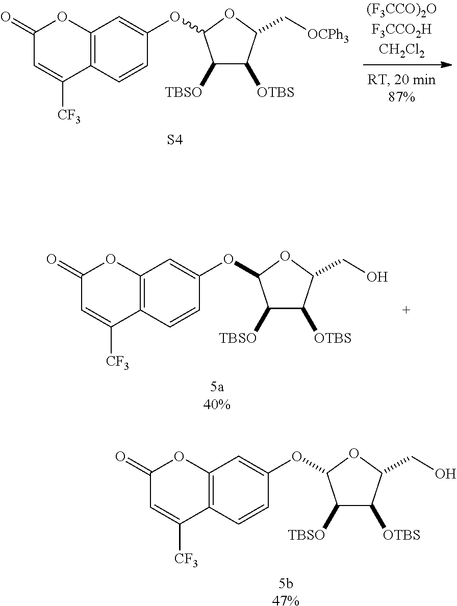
[5a40%].C1([CF3])=CC(=O)OC2=C1C=CC(OC1C([TBSO])C([OTBS])C(CO)O1)=C2.[5b47%].C1([CF3])=CC(=O)OC2=C1C=CC(OC1C([TBSO])C([OTBS])C(CO)O1)=C2.[S4].C1([CF3])=CC(=O)OC2=C1C=CC(OC1C([TBSO])C([OTBS])C(C[OCPh3])O1)=C2
